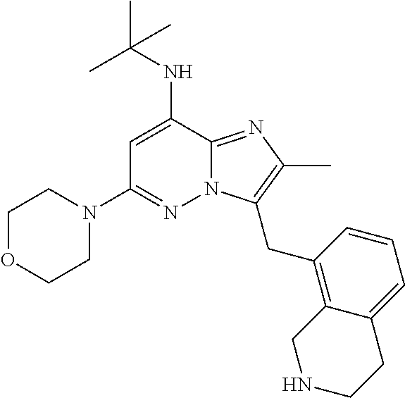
N1(C2=NN3C(=NC(C)=C3CC3=C4C(=CC=C3)CCNC4)C(NC(C)(C)C)=C2)CCOCC1
